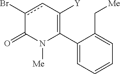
C1(C2=C([Y])cc(Br)C(=O)N2[Me])=CC=CC=C1C[Me]
